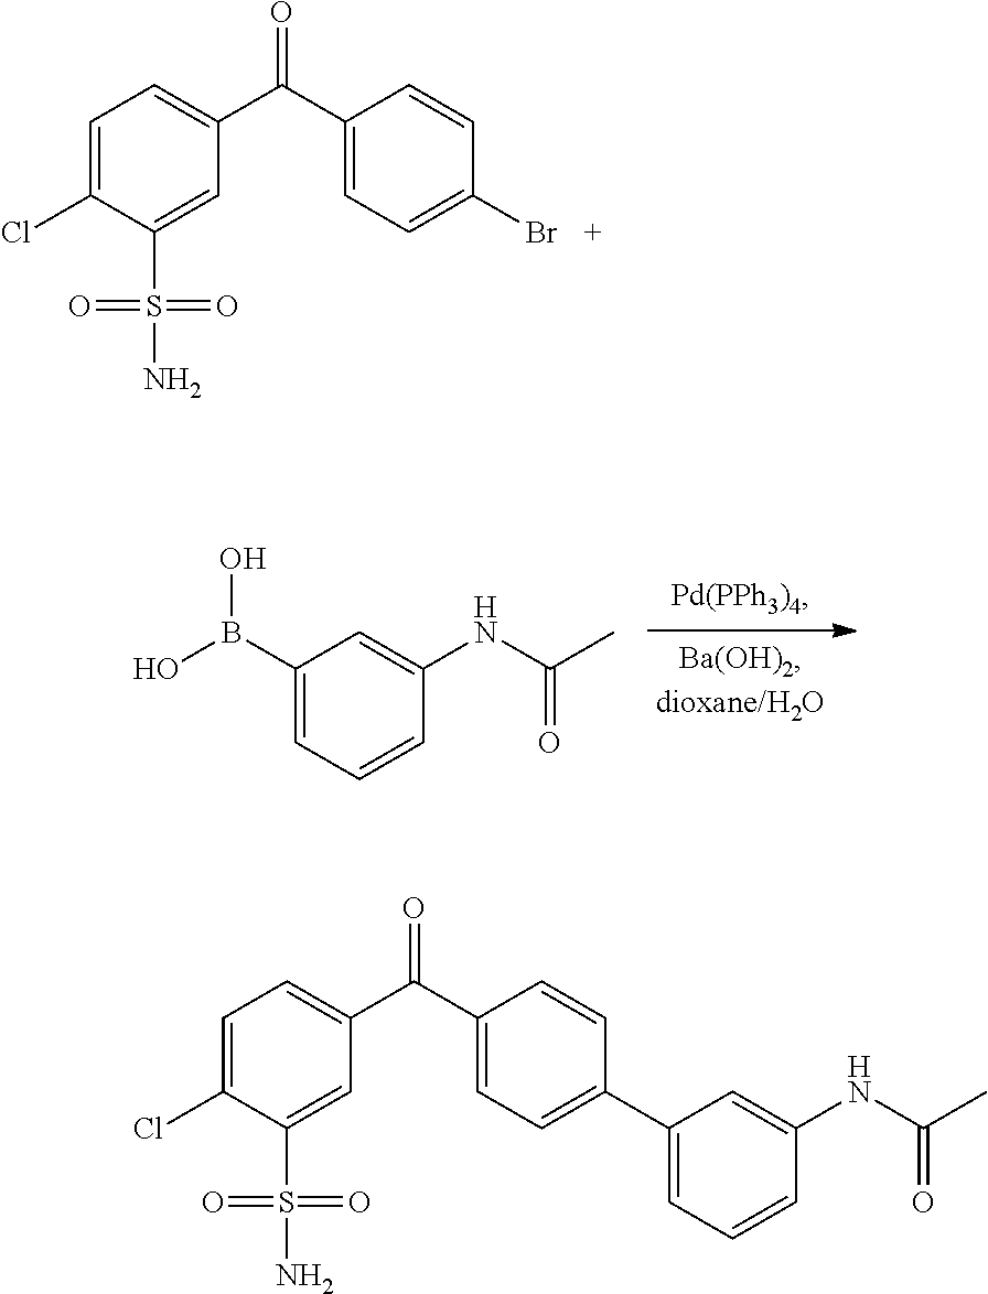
OB(C1=CC=CC(NC(C)=O)=C1)O.C1=C(Cl)C(S(=O)(=O)N)=CC(C(C2=CC=C(Br)C=C2)=O)=C1.C1=C(Cl)C(S(=O)(=O)N)=CC(C(C2=CC=C(C3=CC=CC(NC(C)=O)=C3)C=C2)=O)=C1
